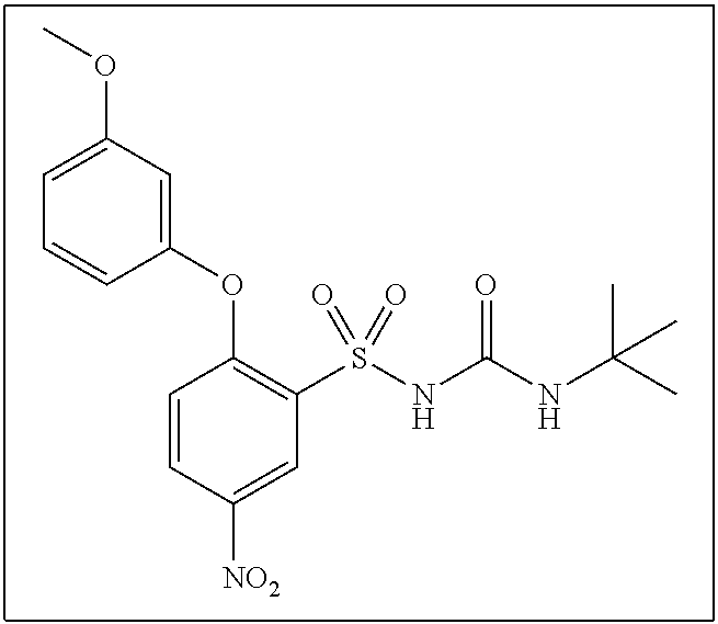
C1=CC(OC2=C(S(NC(NC(C)(C)C)=O)(=O)=O)C=C([NO2])C=C2)=CC(OC)=C1
